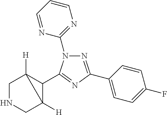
C1(N2N=C(C3=CC=C(F)C=C3)N=C2C2C3([H])CNCC23[H])=NC=CC=N1
